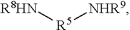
[R5]([NHR9])[R8HN]
